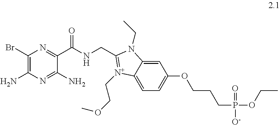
C1(Br)=C(N)N=C(N)C(C(NCC2=[N+](CCOC)C3=CC=C(OCCCP(OCC)(=O)[O-])C=C3N2CC)=O)=N1
